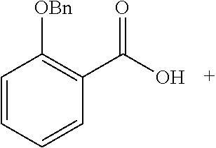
C1=CC=CC(C(O)=O)=C1[OBn]
